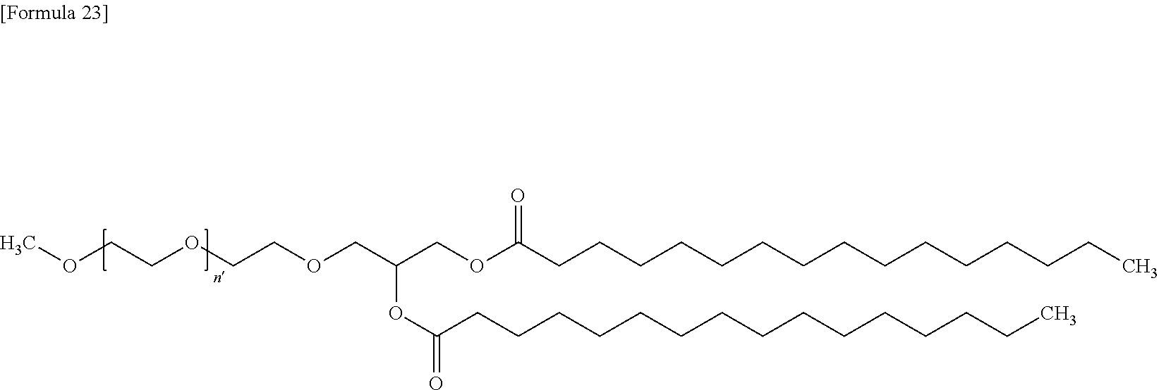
COCCOCCOCC(COC(CCCCCCCCCCCCCCC)=O)OC(CCCCCCCCCCCCCCC)=O
